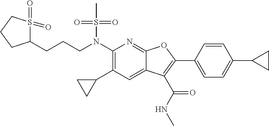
N(C1=C(C2CC2)C=C2C(=N1)OC(C1=CC=C(C3CC3)C=C1)=C2C(NC)=O)(S(C)(=O)=O)CCCC1S(=O)(=O)CCC1
